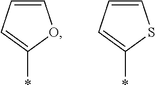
C1=CC=C(*)O1.C1=CC=C(*)S1
